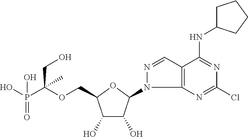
C(OCC1C(O)C(O)C(N2C3=C(C=N2)C(NC2CCCC2)=NC(Cl)=N3)O1)(P(O)(=O)O)(CO)C
